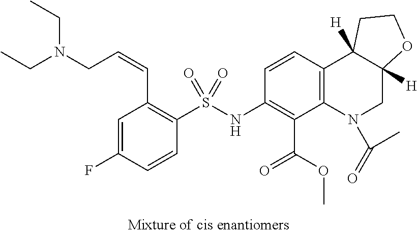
C1(NS(C2=C(C=CCN(CC)CC)C=C(F)C=C2)(=O)=O)=C(C(=O)OC)C2=C(C=C1)C1([H])C([H])(CN2C(=O)C)OCC1
